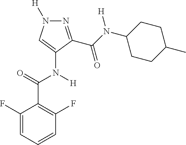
N1=C(C(N(C2CCC(C)CC2)[H])=O)C(N([H])C(=O)C2=C(F)C=CC=C2F)=CN1[H]
